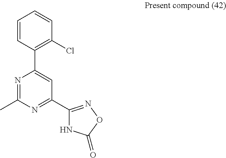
N1=C(C)N=C(C2=NOC(=O)N2)C=C1C1=C(Cl)C=CC=C1
